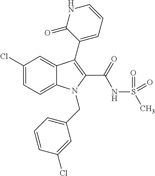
C1(Cl)=CC=C2C(=C1)C(C1=CC=CNC1=O)=C(C(NS(C)(=O)=O)=O)N2CC1=CC=CC(Cl)=C1
